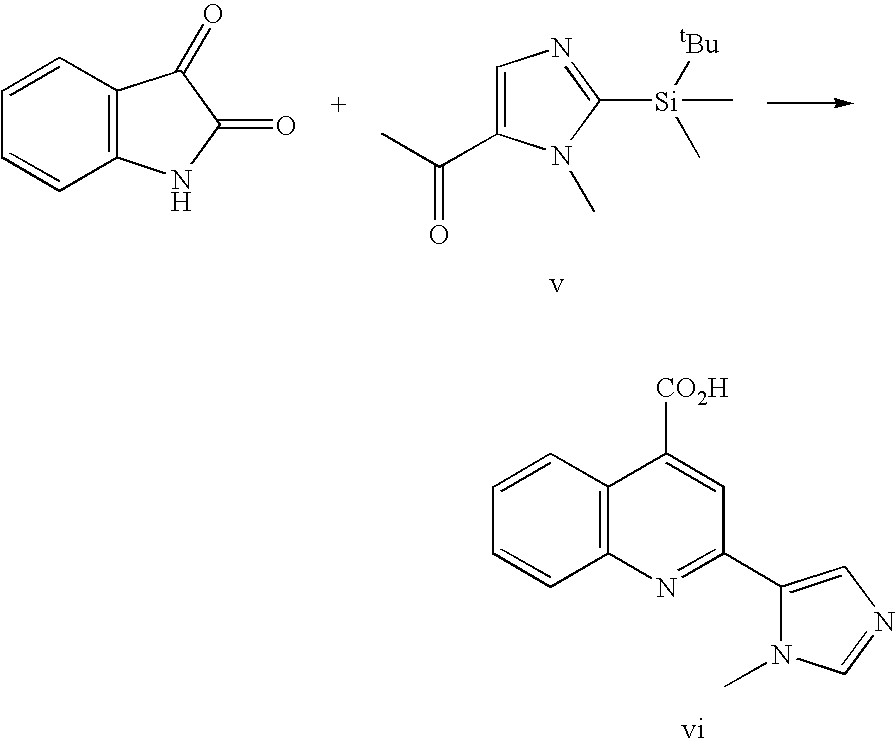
C1=C(C(C)=O)N(C)C([Si]([tBu])(C)C)=N1.C1=CC2=C(C=C1)C(=O)C(=O)N2.C1=CC2=C(C=C1)C([CO2H])=CC(C1=CN=CN1C)=N2
